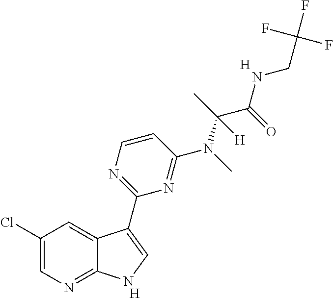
C1=CN=C(C2=CNC3=NC=C(Cl)C=C32)N=C1N(C(C(NCC(F)(F)F)=O)(C)[H])C.[H].[H]
